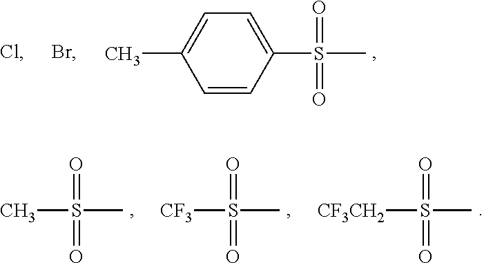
C1=CC(S(=O)(C)=O)=CC=C1C.Br.Cl.[CF3CH2]S(=O)(C)=O.[CF3]S(=O)(C)=O.CS(=O)(C)=O
